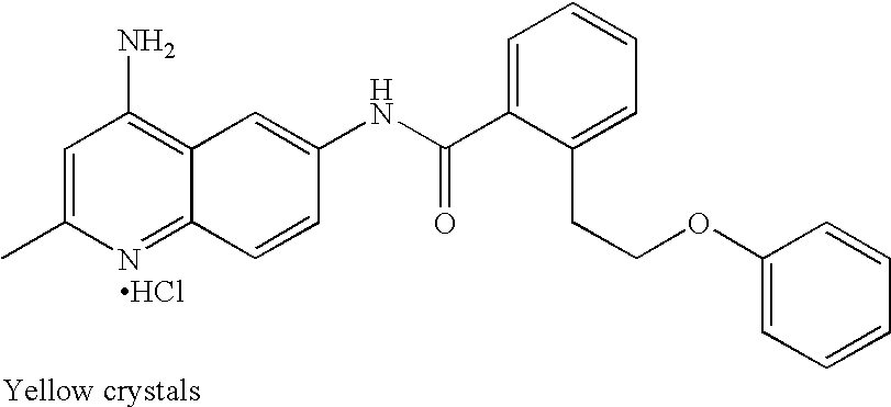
Cl.CC1=CC(N)=C2C(=N1)C=CC(NC(C1=CC=CC=C1CCOC1=CC=CC=C1)=O)=C2
